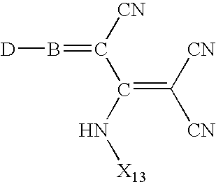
[D]B=C([CN])C(=C([CN])[CN])N[X13]
